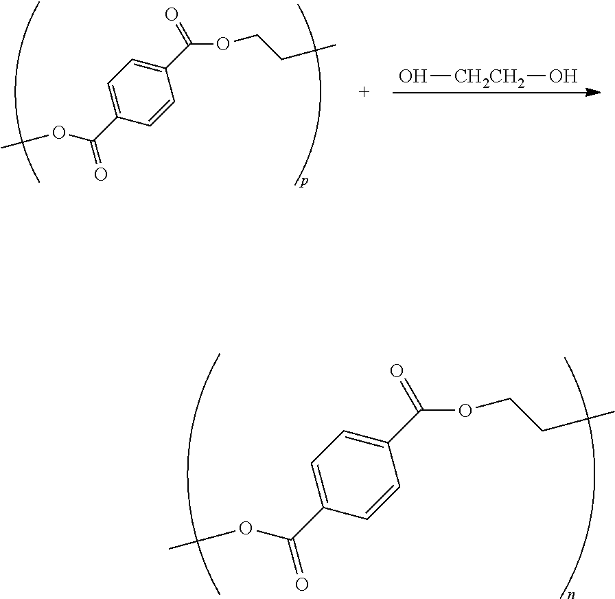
C1=C(C(=O)OC)C=CC(C(=O)OCCC)=C1.C1=C(C(=O)OC)C=CC(C(=O)OCCC)=C1.O[CH2CH2]O
